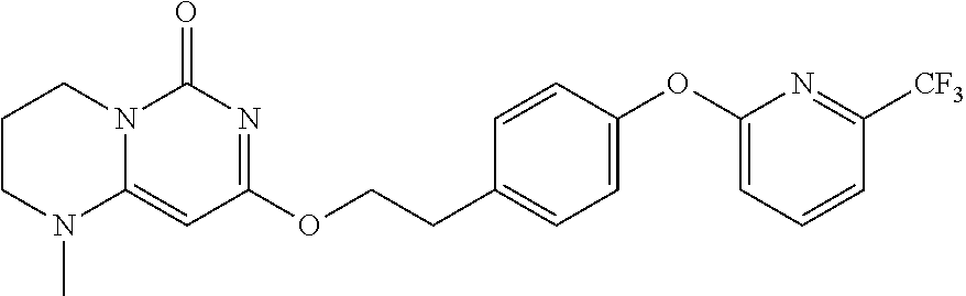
C1CN(C)C2=CC(OCCC3=CC=C(OC4=CC=CC([CF3])=N4)C=C3)=NC(=O)N2C1
